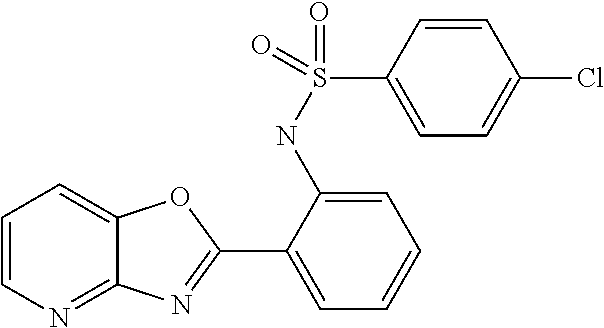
C1=CN=C2C(=C1)OC(C1=CC=CC=C1NS(C1=CC=C(Cl)C=C1)(=O)=O)=N2
